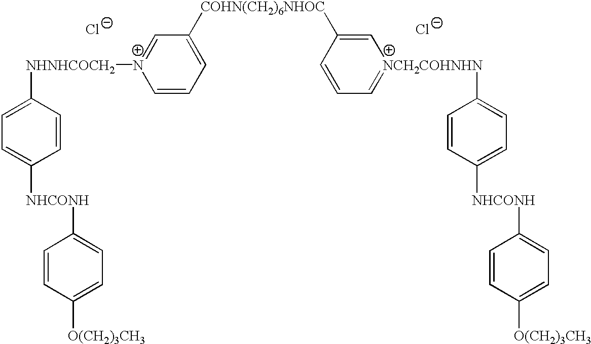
[Cl-].[Cl-].[NHNHCOCH2]([N+]1=CC([COHN(CH2)6NHOC]C2=C[NCH2COHNHN](C3=CC=C([NHCONH]C4=CC=C([O(CH2)3CH3])C=C4)C=C3)=CC=C2)=CC=C1)C1=CC=C([NHCONH]C2=CC=C([O(CH2)3CH3])C=C2)C=C1
